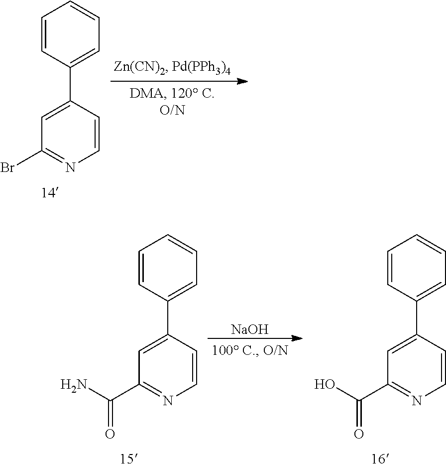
C1=CC(C2=CC(Br)=NC=C2)=CC=C1.C1=CC(C2=CC(C(N)=O)=NC=C2)=CC=C1.[NaOH].C1=CC(C2=CC(C(O)=O)=NC=C2)=CC=C1
